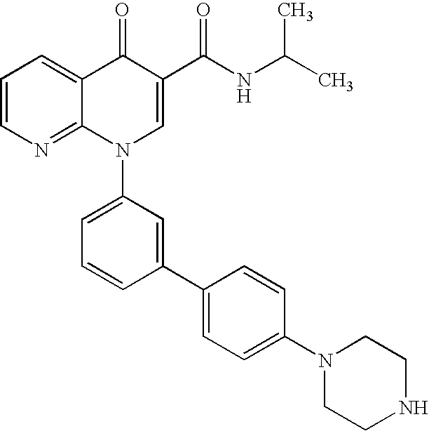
C1=CN=C2C(=C1)C(=O)C(C(NC(C)C)=O)=CN2C1=CC=CC(C2=CC=C(N3CCNCC3)C=C2)=C1
